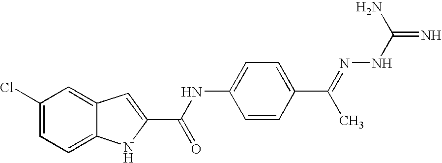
C1(Cl)=CC=C2C(=C1)C=C(C(=O)NC1=CC=C(C(C)=NNC(=N)N)C=C1)N2
